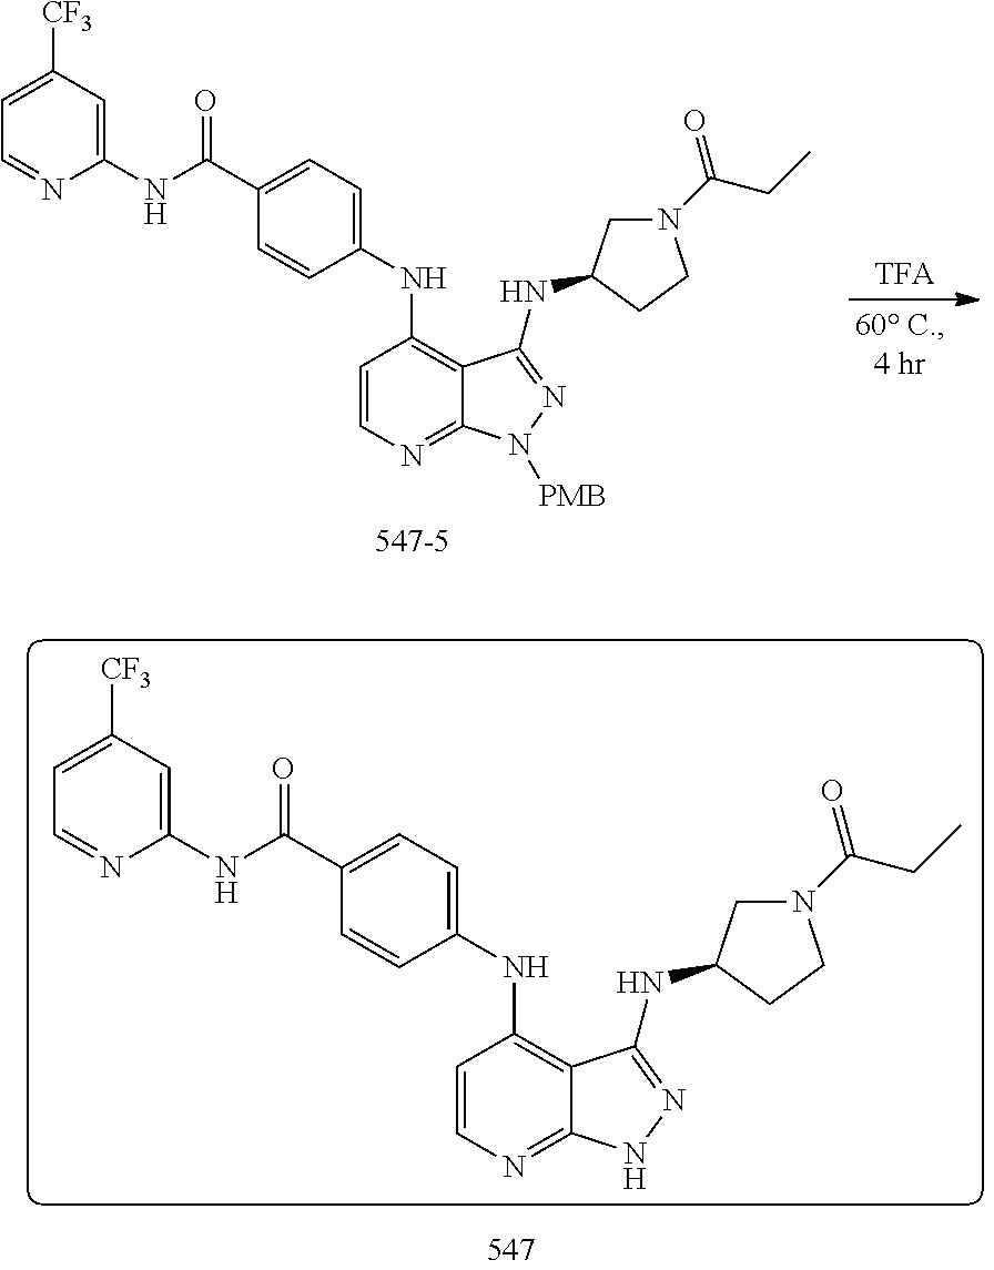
C1=CN=C2C(=C1NC1=CC=C(C(NC3=CC([CF3])=CC=N3)=O)C=C1)C(NC1CN(C(=O)CC)CC1)=NN2.C1=CN=C2C(=C1NC1=CC=C(C(NC3=CC([CF3])=CC=N3)=O)C=C1)C(NC1CN(C(=O)CC)CC1)=NN2[PMB]
